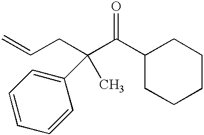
C1(C(C(CC=C)(C)C2=CC=CC=C2)=O)CCCCC1
